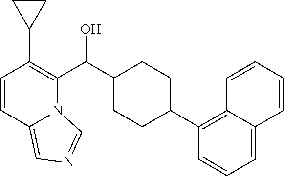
C1=CC2=CN=CN2C(C(C2CCC(C3=C4C(=CC=C3)C=CC=C4)CC2)O)=C1C1CC1
